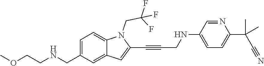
C(N1C2=CC=C(CNCCOC)C=C2C=C1C#CCNC1=CC=C(C(C)(C)C#N)N=C1)C(F)(F)F
